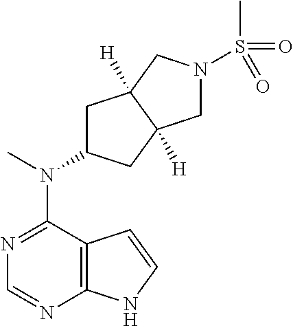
N1=C(N(C)C2CC3([H])C([H])(C2)CN(S(C)(=O)=O)C3)C2=C(N=C1)NC=C2
